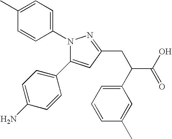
N1(C2=CC=C(C)C=C2)C(C2=CC=C(N)C=C2)=CC(CC(C2=CC=CC(C)=C2)C(O)=O)=N1
